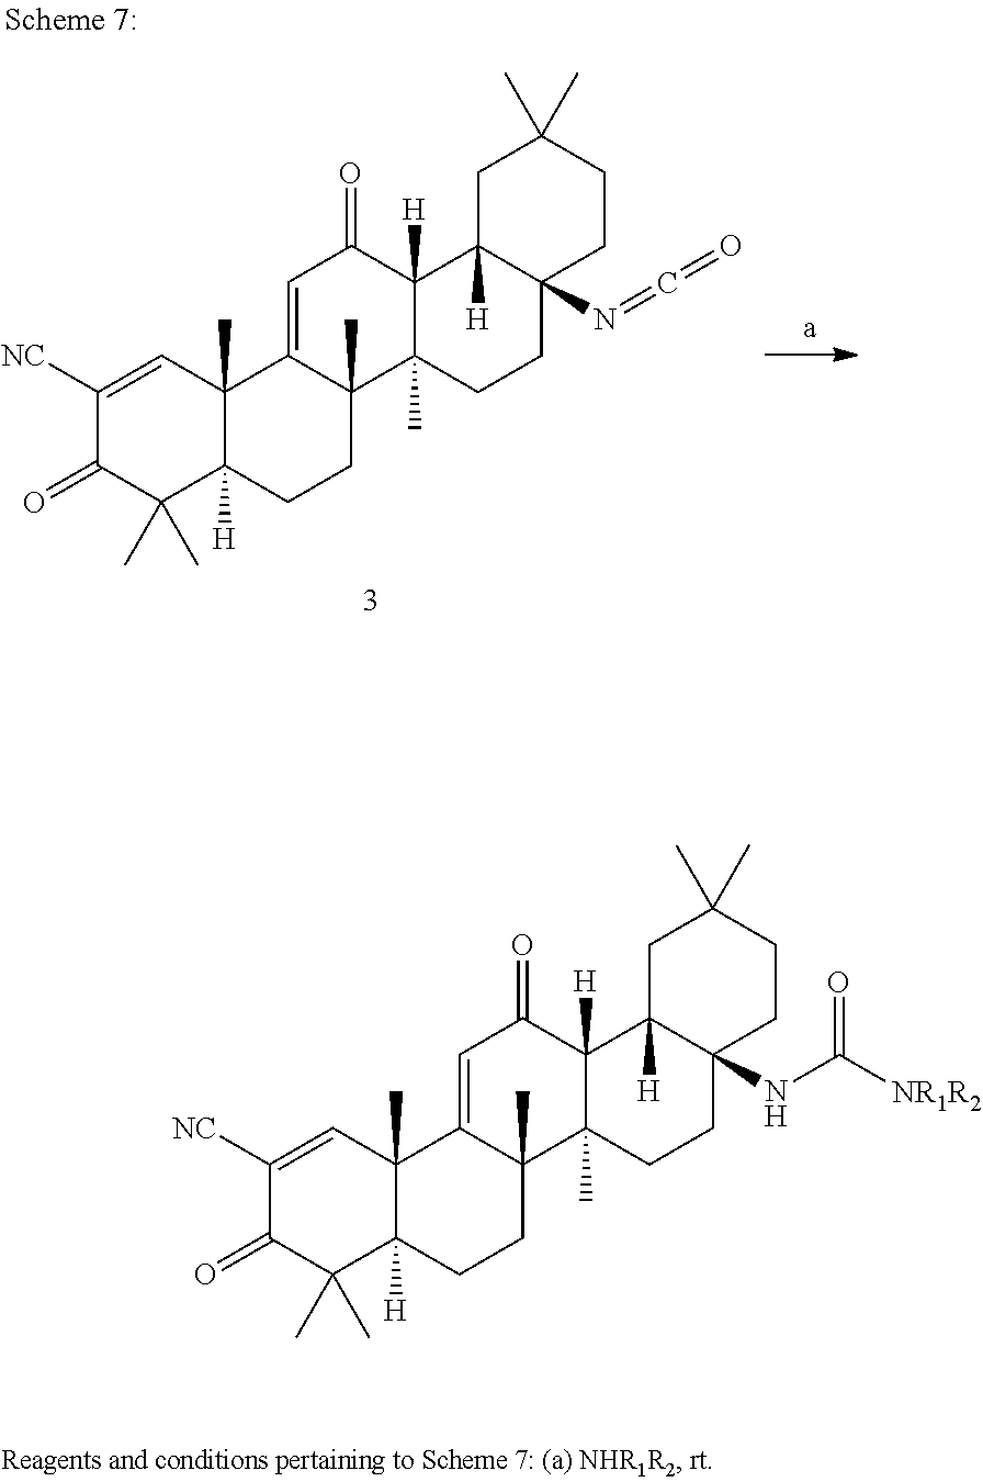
C1([NC])=CC2(C)C([H])(C(C)(C)C1=O)CCC1(C)C2=CC(=O)C2([H])C1(C)CCC1(NC(=O)[NR1R2])C2([H])CC(C)(C)CC1.C1([NC])=CC2(C)C([H])(C(C)(C)C1=O)CCC1(C)C2=CC(=O)C2([H])C1(C)CCC1(N=C=O)C2([H])CC(C)(C)CC1
